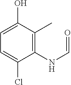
C1=C(Cl)C(NC=O)=C(C)C(O)=C1
